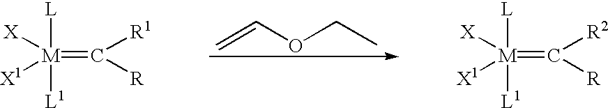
[M](=C([R])[R1])([X])([X1])([L])[L1].[M](=C([R])[R2])([X])([X1])([L])[L1].C(=C)OCC
